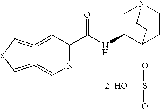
N1=C(C(NC2C3CCN(C2)CC3)=O)C=C2=CSC=C2=C1.OS(C)(=O)=O
